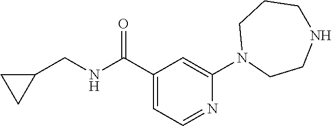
C1(C(NCC2CC2)=O)=CC=NC(N2CCNCCC2)=C1
